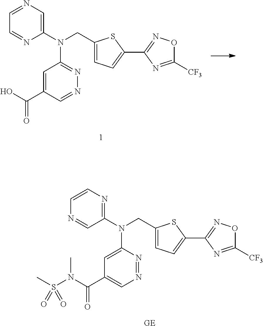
C1=NC=C(N(CC2=CC=C(C3=NOC([CF3])=N3)S2)C2=NN=CC(C(=O)O)=C2)N=C1.[GE].C1=CN=C(N(CC2=CC=C(C3=NOC([CF3])=N3)S2)C2=CC(C(=O)N(C)S(C)(=O)=O)=CN=N2)C=N1
